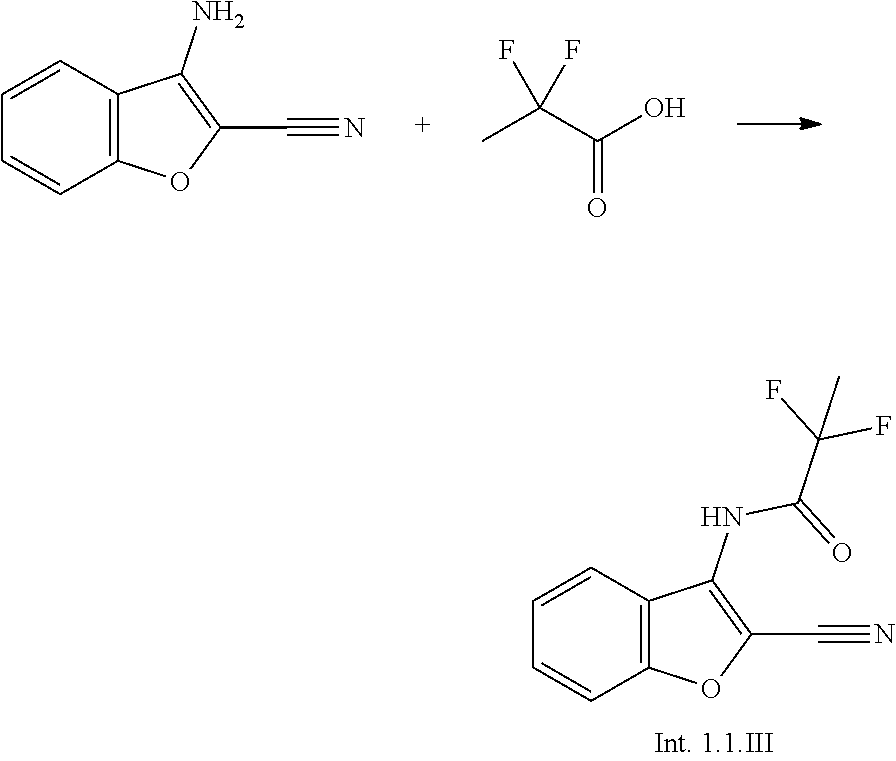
C1=CC2=C(C=C1)OC(C#N)=C2N.CC(C(O)=O)(F)F.C1=CC2=C(C=C1)OC(C#N)=C2NC(=O)C(F)(F)C
